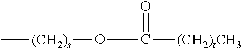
C[(CH2)s]OC(=O)[(CH2)tCH3]
